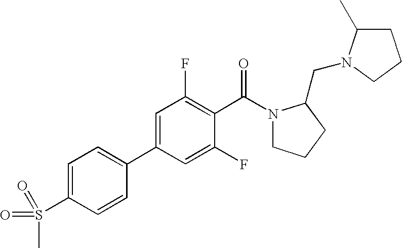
C1=C(C2=CC=C(S(=O)(C)=O)C=C2)C=C(F)C(C(N2CCCC2CN2C(C)CCC2)=O)=C1F
